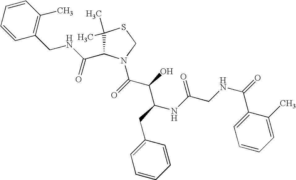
C1(C)(C)C(C(NCC2=C(C)C=CC=C2)=O)N(C(C(C(NC(CNC(=O)C2=CC=CC=C2C)=O)CC2=CC=CC=C2)O)=O)CS1
